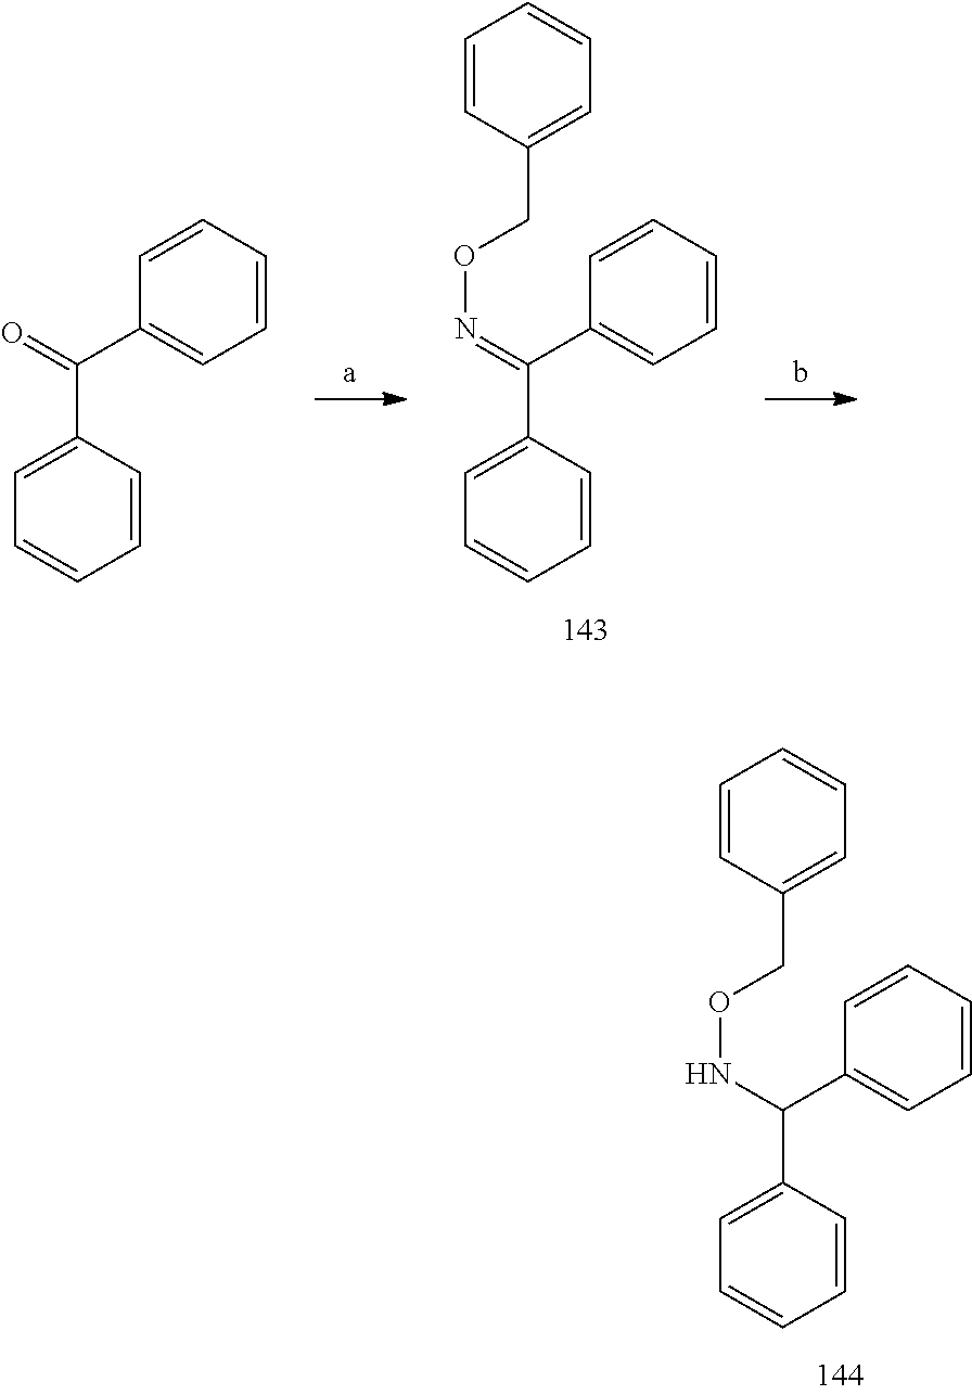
C1=C(C(NOCC2=CC=CC=C2)C2=CC=CC=C2)C=CC=C1.C1=C(C(=NOCC2=CC=CC=C2)C2=CC=CC=C2)C=CC=C1.C1=C(C(=O)C2=CC=CC=C2)C=CC=C1
